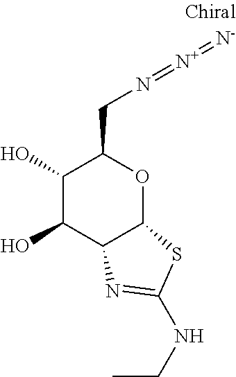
C1(O)C(O)C2C(OC1CN=[N+]=[N-])SC(NCC)=N2
